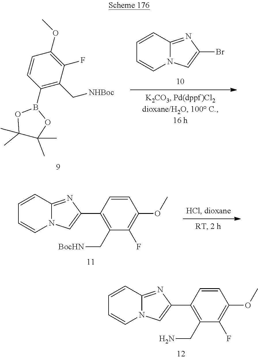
C1(B2OC(C)(C)C(C)(C)O2)=C(C[NHBoc])C(F)=C(OC)C=C1.C1=CC2=NC(Br)=CN2C=C1.C1=CC2=NC(C3=C(C[BocHN])C(F)=C(OC)C=C3)=CN2C=C1.C1=CC2=NC(C3=C(CN)C(F)=C(OC)C=C3)=CN2C=C1
